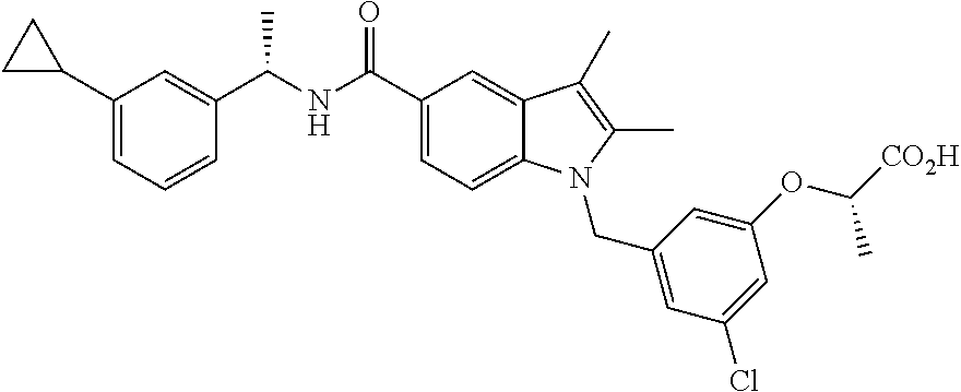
C1(C(NC(C2=CC(C3CC3)=CC=C2)C)=O)=CC=C2C(=C1)C(C)=C(C)N2CC1=CC(Cl)=CC(OC([CO2H])C)=C1
